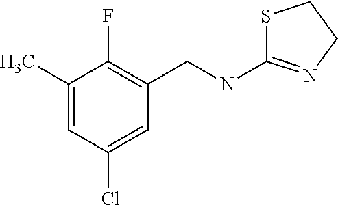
S1C(NCC2=C(F)C(C)=CC(Cl)=C2)=NCC1
